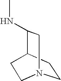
C1CC2C(NC)CN1CC2
